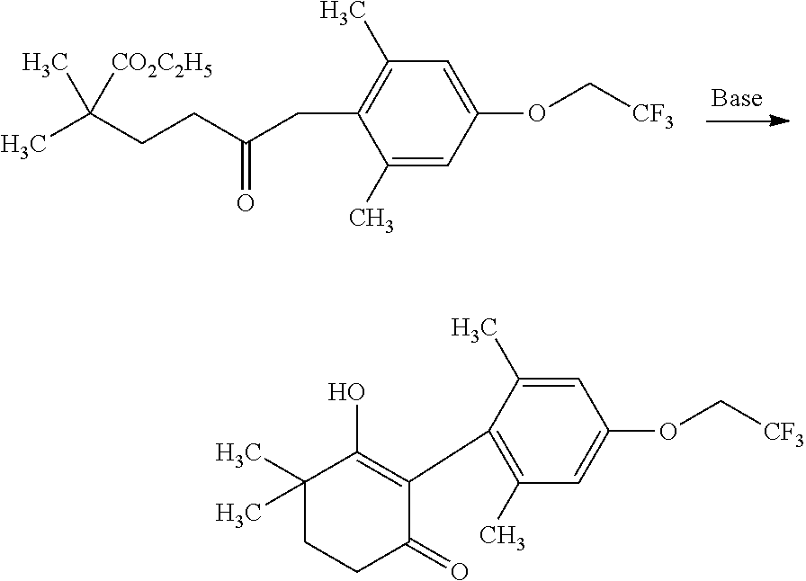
CC(CCC(CC1=C(C)C=C(OC[CF3])C=C1C)=O)(C)[CO2C2H5].C1(C)=C(C2=C(O)C(C)(C)CCC2=O)C(C)=CC(OC[CF3])=C1
